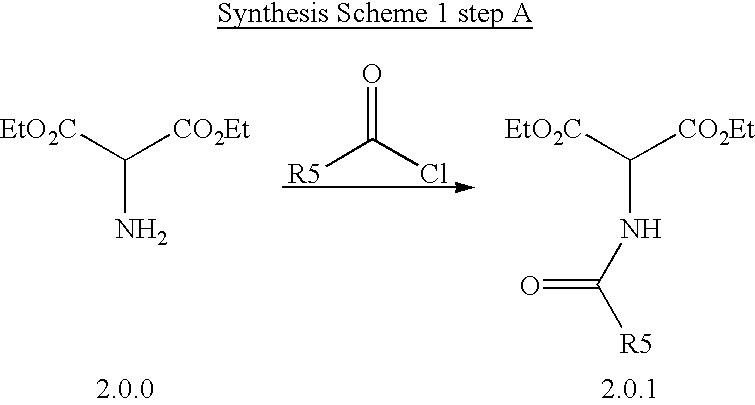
[EtO2C]C([CO2Et])N.[R5]C(Cl)=O.[EtO2C]C([CO2Et])NC([R5])=O
